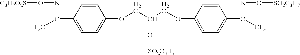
[C3H7O2S]ON=C(C1=CC=C(OCC(COC2=CC=C(C(=NO[SO2C3H7])[CF3])C=C2)O[SO2C3H7])C=C1)[F3C]
